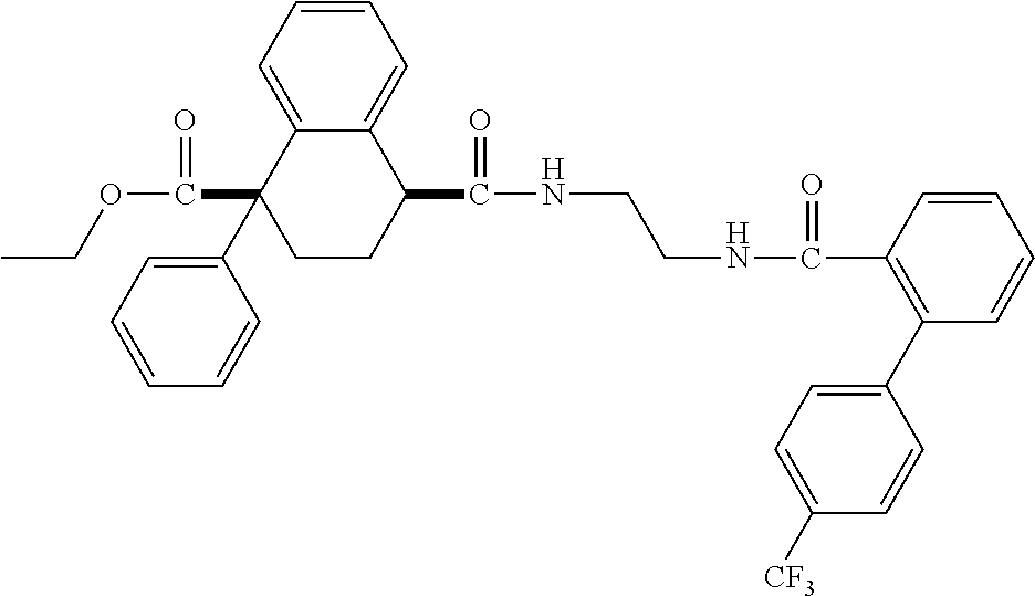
C1=C2C(=CC=C1)C(C(=O)NCCNC(=O)C1=C(C3=CC=C([CF3])C=C3)C=CC=C1)CCC2(C1=CC=CC=C1)C(=O)OCC
